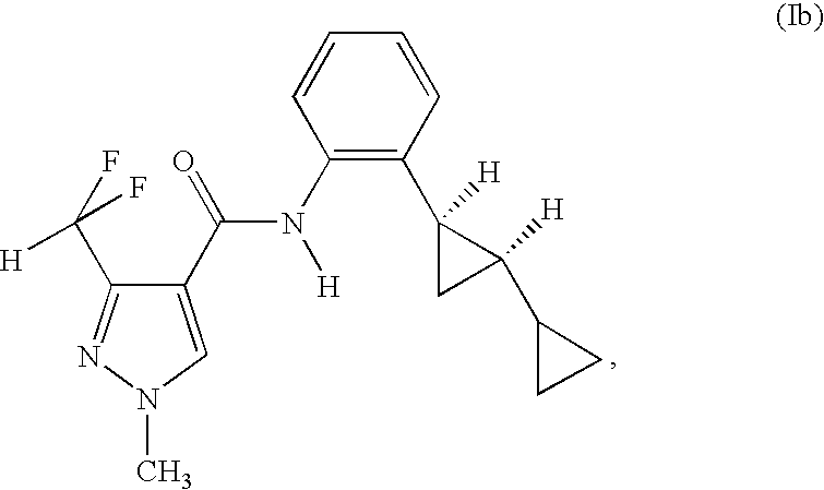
C1(C(=O)N([H])C2=C(C3([H])CC3(C3CC3)[H])C=CC=C2)=CN(C)N=C1C(F)([H])F
